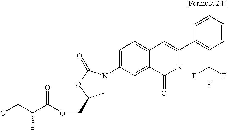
O=C(C(CO)C)OCC1CN(C2=CC=C3C(=C2)C(=O)NC(C2=C(C(F)(F)F)C=CC=C2)=C3)C(=O)O1
